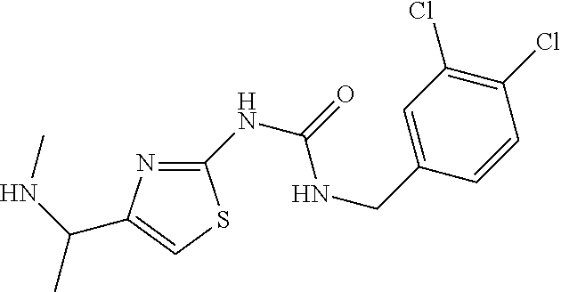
C1(NC(=O)NCC2=CC(Cl)=C(Cl)C=C2)=NC(C(NC)C)=CS1
